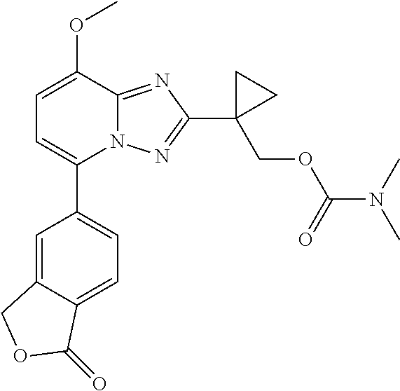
C1(C2=CC=C(OC)C3=NC(C4(COC(N(C)C)=O)CC4)=NN23)=CC=C2C(=C1)COC2=O
